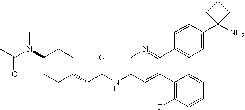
C(C)(=O)N(C1CCC(CC(NC2=CN=C(C3=CC=C(C4(N)CCC4)C=C3)C(C3=C(F)C=CC=C3)=C2)=O)CC1)C
